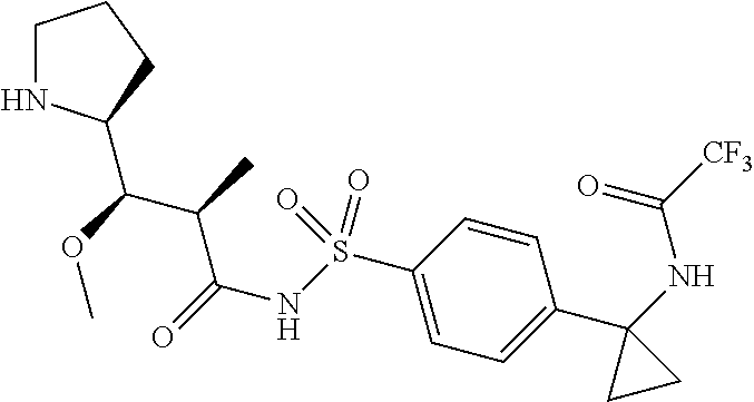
C1NC(C(OC)C(C)C(=O)NS(C2=CC=C(C3(NC([CF3])=O)CC3)C=C2)(=O)=O)CC1
